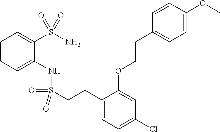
C1=CC=C(NS(=O)(=O)CCC2=CC=C(Cl)C=C2OCCC2=CC=C(OC)C=C2)C(S(N)(=O)=O)=C1
